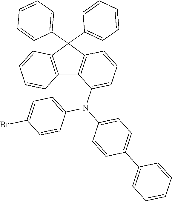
C12=C(C(C3=CC=CC=C3)(C3=CC=CC=C3)C3=C1C=CC=C3)C=CC=C2N(C1=CC=C(C2=CC=CC=C2)C=C1)C1=CC=C(Br)C=C1
